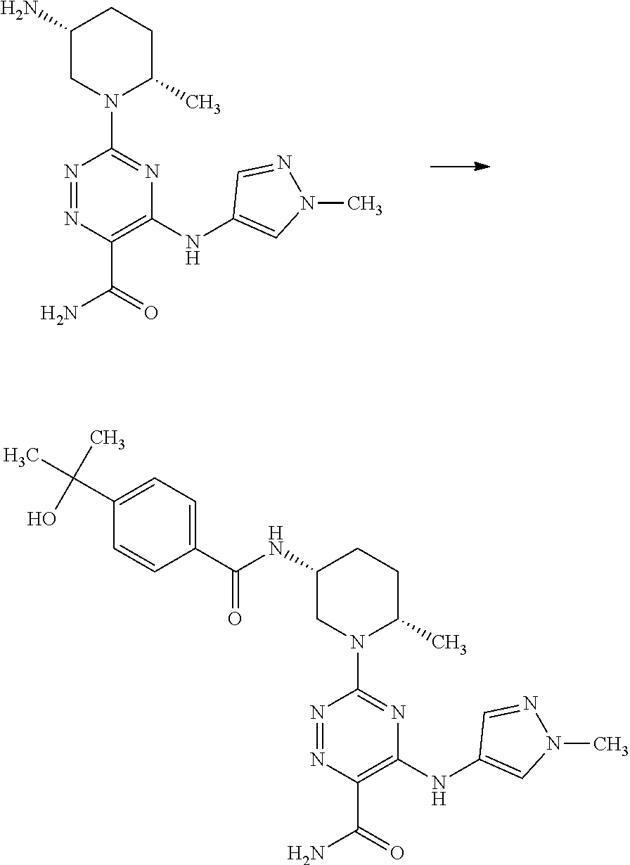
NC1CN(C2=NC(NC3=CN(C)N=C3)=C(C(=O)N)N=N2)C(C)CC1.N(C1CN(C2=NC(NC3=CN(C)N=C3)=C(C(=O)N)N=N2)C(C)CC1)C(C1=CC=C(C(C)(C)O)C=C1)=O
